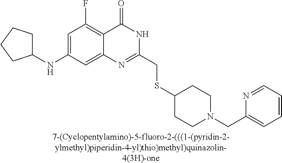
[7-(Cyclopentylamino)-5-fluoro-2-(((1-(pyridin-2-ylmethyl)piperidin-4-yl)thio)methyl)quinazolin-4(3H)-one].C1(NC2CCCC2)=CC(F)=C2C(=C1)N=C(CSC1CCN(CC3=CC=CC=N3)CC1)NC2=O
